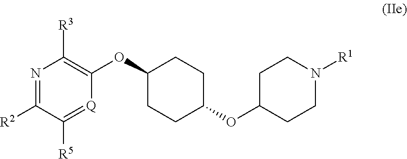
C1(OC2CCC(OC3CCN([R1])CC3)CC2)=C([R3])N=C([R2])C([R5])=[Q]1
